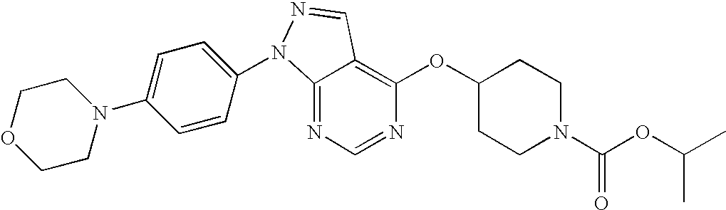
C12=NC=NC(OC3CCN(C(OC(C)C)=O)CC3)=C1C=NN2C1=CC=C(N2CCOCC2)C=C1
